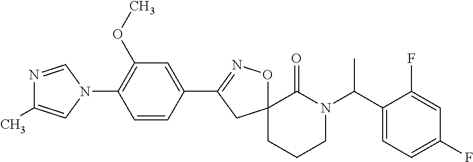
N1=CN(C2=C(OC)C=C(C3=NOC4(C3)CCCN(C(C3=CC=C(F)C=C3F)C)C4=O)C=C2)C=C1C
